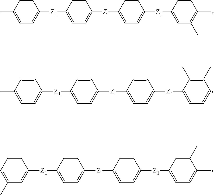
CC1=CC=C([Z1]C2=CC=C([Z]C3=CC=C([Z1]C4=CC(C)=C(C)C=C4)C=C3)C=C2)C=C1.CC1=CC=C([Z1]C2=CC=C([Z]C3=CC=C([Z1]C4=CC=CC(C)=C4C)C=C3)C=C2)C=C1.C1=C(C)C=C([Z1]C2=CC=C([Z]C3=CC=C([Z1]C4=CC=C(C)C(C)=C4)C=C3)C=C2)C=C1
